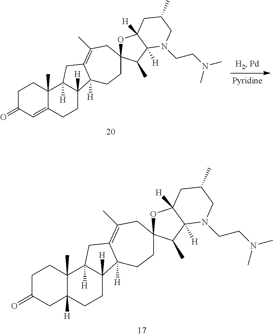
C1C(=O)C=C2C(C)(C1)C1([H])C([H])(CC2)C2([H])C(=C(C)CC3(CC2)OC2([H])C([H])(C3C)N(CCN(C)C)CC(C)C2)C1.C1C(=O)CC2([H])C(C)(C1)C1([H])C([H])(CC2)C2([H])C(=C(C)CC3(CC2)OC2([H])C([H])(C3C)N(CCN(C)C)CC(C)C2)C1
